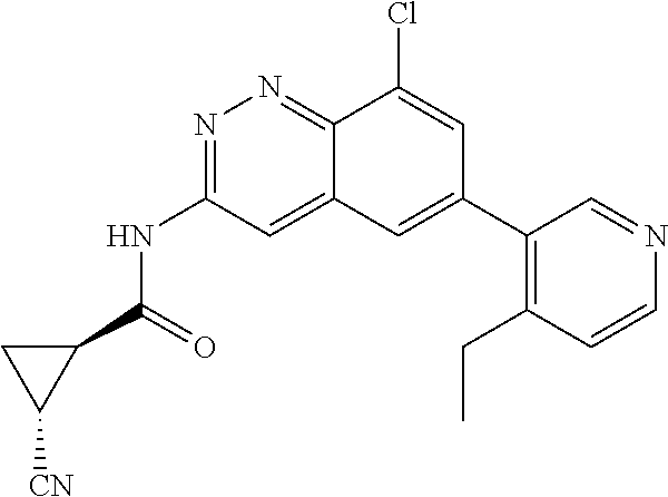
[CN]C1C(C(NC2=NN=C3C(=C2)C=C(C2=C(CC)C=CN=C2)C=C3Cl)=O)C1
